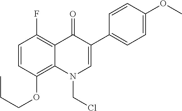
C1=CC(OCCC)=C2C(=C1F)C(=O)C(C1=CC=C(OC)C=C1)=CN2CCl
